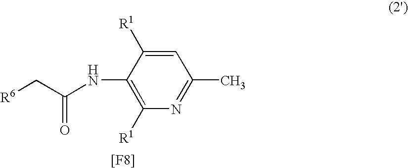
[R6]CC(NC1=C([R1])N=C(C)C=C1[R1])=O.[[F8]]
